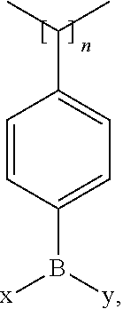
CC(C)C1=CC=C(B([x])[y])C=C1
